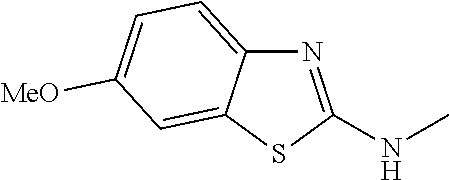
N1=C(NC)SC2=CC([MeO])=CC=C12
